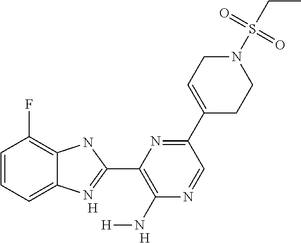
C1=CC=C2C(=C1F)NC(C1=C(N[H])N=CC(C3=CCN(S(CC)(=O)=O)CC3)=N1)=N2.[H].[H]
